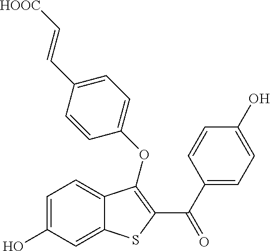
C1=C(O)C=C2C(=C1)C(OC1=CC=C(C=C[HOOC])C=C1)=C(C(C1=CC=C(O)C=C1)=O)S2
